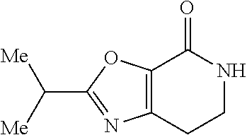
O1C(C([Me])[Me])=NC2=C1C(=O)NCC2
